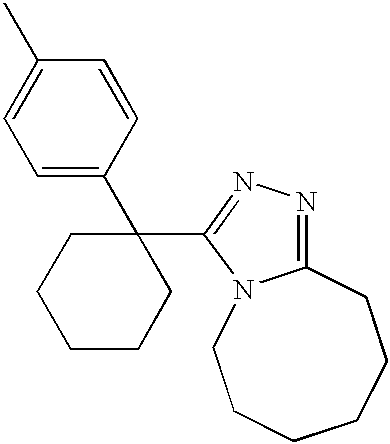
C1=C(C2(C3=NN=C4N3CCCCCC4)CCCCC2)C=CC(C)=C1
